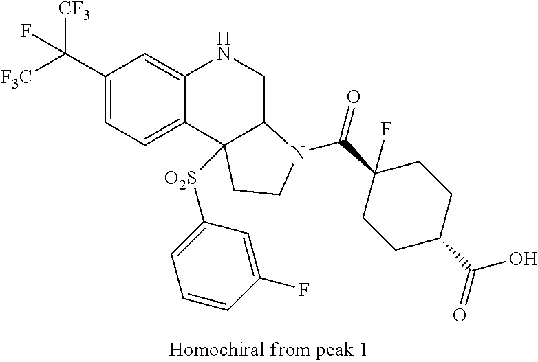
C1(C([CF3])([F3C])F)=CC=C2C(=C1)NCC1C2([O2S]C2=CC=CC(F)=C2)CCN1C(=O)C1(F)CCC(C(O)=O)CC1
